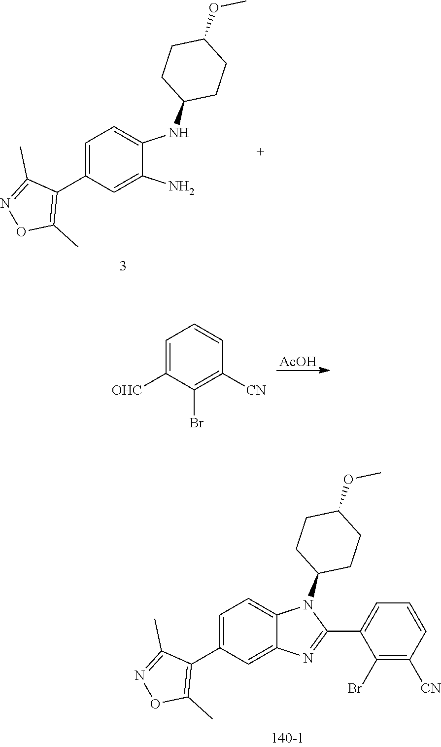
C1=C(C2=C(C)ON=C2C)C=C2C(=C1)N(C1CCC(OC)CC1)C(C1=CC=CC([CN])=C1Br)=N2.C1=C(C2=C(C)ON=C2C)C=C(N)C(NC2CCC(OC)CC2)=C1.[AcOH].C1=C([OHC])C(Br)=C([CN])C=C1
